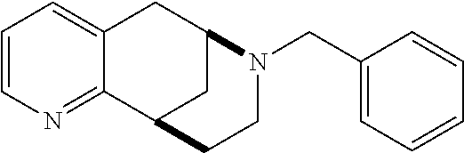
C1=CN=C2C(=C1)CC1CC2CCN1CC1=CC=CC=C1
